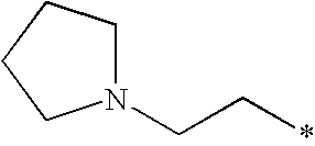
N1(CC*)CCCC1
